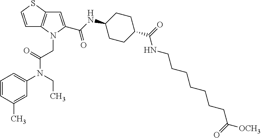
C1=CSC2=C1N(CC(N(C1=CC=CC(C)=C1)CC)=O)C(C(NC1CCC(C(=O)NCCCCCCCC([OCH3])=O)CC1)=O)=C2
